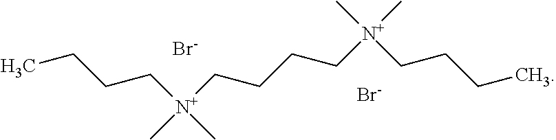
CCCC[N+](CCCC[N+](CCCC)(C)C)(C)C.[Br-].[Br-]
